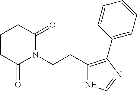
C1CC(=O)N(CCC2=C(C3=CC=CC=C3)N=CN2)C(=O)C1
